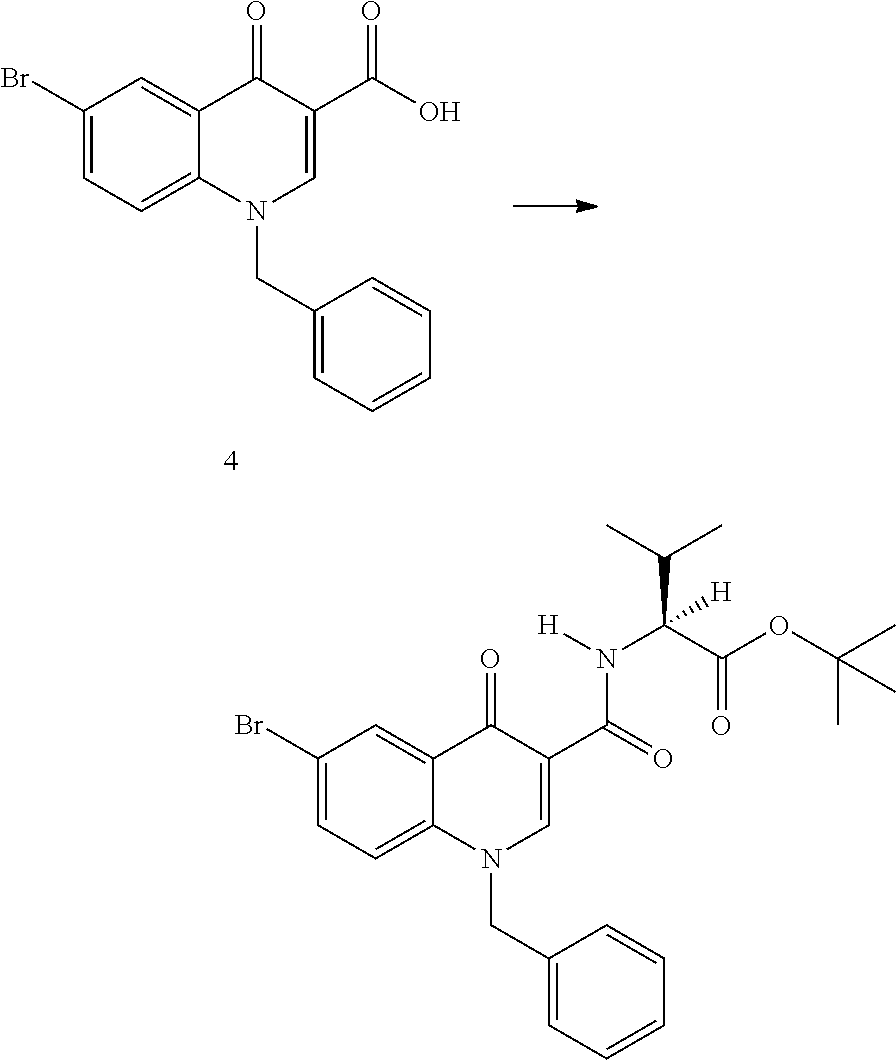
C1(Br)=CC=C2C(=C1)C(=O)C(C(=O)N(C(C(OC(C)(C)C)=O)(C(C)C)[H])[H])=CN2CC1=CC=CC=C1.C1(Br)=CC=C2C(=C1)C(=O)C(C(O)=O)=CN2CC1=CC=CC=C1
